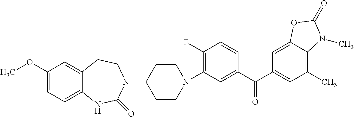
C1(N2CCC(N3C(=O)NC4=CC=C(OC)C=C4CC3)CC2)=C(F)C=CC(C(C2=CC(C)=C3C(=C2)OC(=O)N3C)=O)=C1
